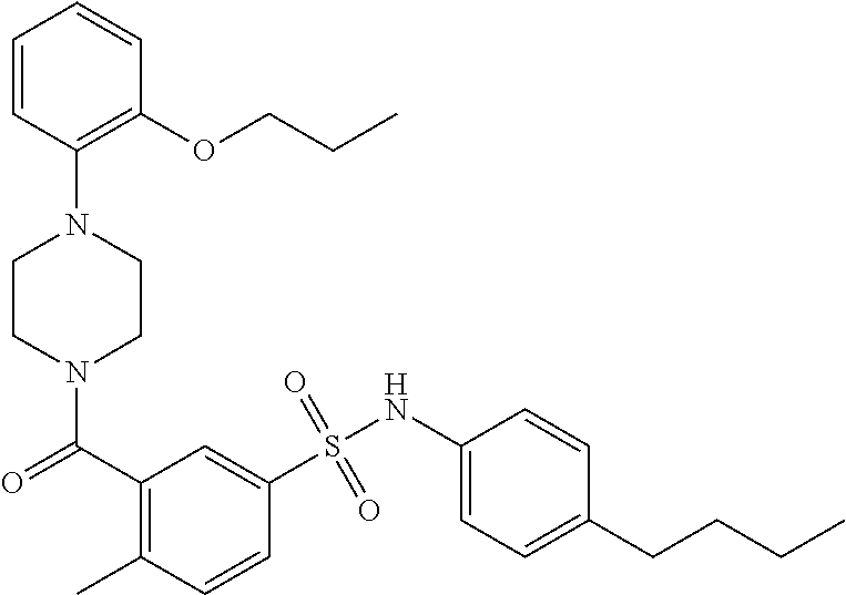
N1(C(=O)C2=C(C)C=CC(S(NC3=CC=C(CCCC)C=C3)(=O)=O)=C2)CCN(C2=C(OCCC)C=CC=C2)CC1
